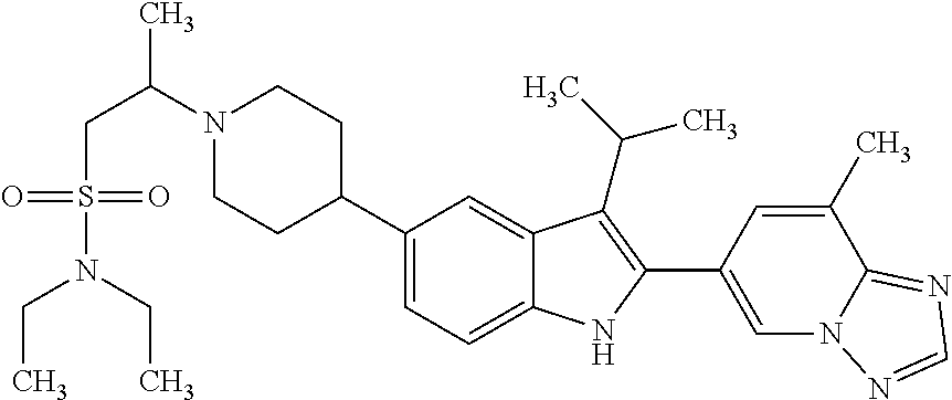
N1(C(CS(N(CC)CC)(=O)=O)C)CCC(C2=CC=C3C(=C2)C(C(C)C)=C(C2=CN4C(=NC=N4)C(C)=C2)N3)CC1
